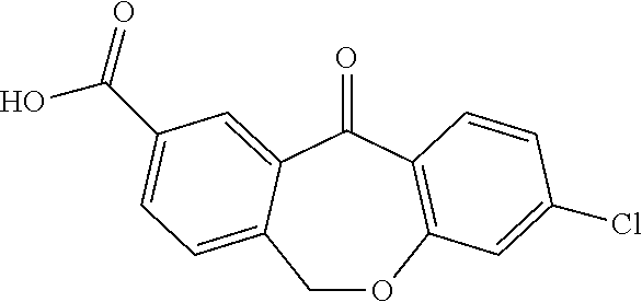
C1OC2=C(C(=O)C3=CC(C(O)=O)=CC=C13)C=CC(Cl)=C2
